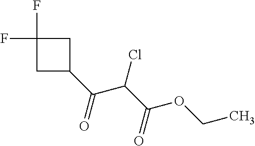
C1(F)(F)CC(C(C(C(OCC)=O)Cl)=O)C1
